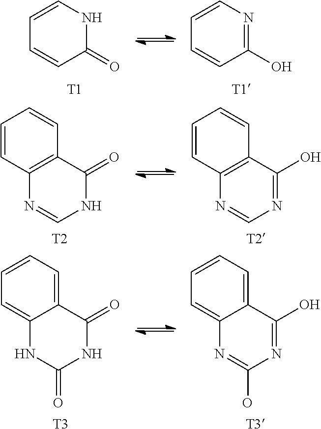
C1=CNC(=O)C=C1.[T1].C1=CN=C(O)C=C1.[T1].C12=C(C(=O)NC=N1)C=CC=C2.[T2].C12=C(C(O)=NC=N1)C=CC=C2.[T2].C12=CC=CC=C1C(=O)NC(=O)N2.[T3].C12=CC=CC=C1C(O)=NC(O)=N2.[T3]
